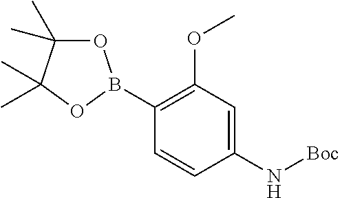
C1(N[Boc])=CC(OC)=C(B2OC(C)(C)C(C)(C)O2)C=C1
